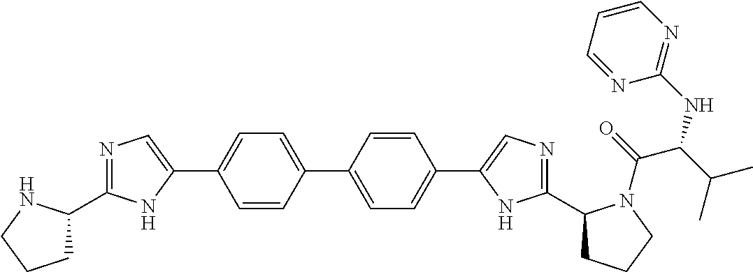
C1=CC(C2=CC=C(C3=CN=C(C4CCCN4C(C(NC4=NC=CC=N4)C(C)C)=O)N3)C=C2)=CC=C1C1=CN=C(C2CCCN2)N1
